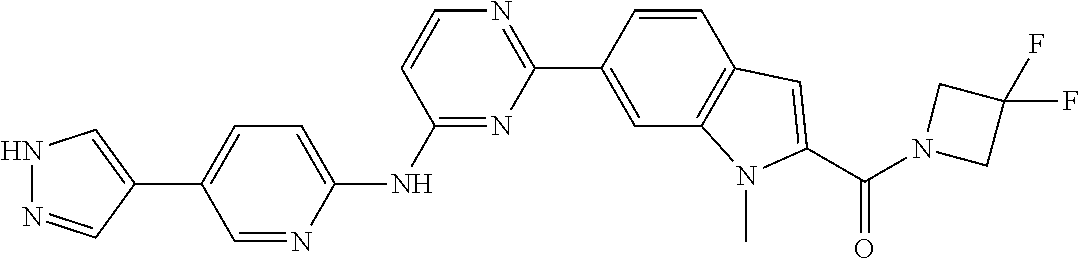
N1=C(NC2=CC=C(C3=CNN=C3)C=N2)C=CN=C1C1=CC2=C(C=C1)C=C(C(=O)N1CC(F)(F)C1)N2C
